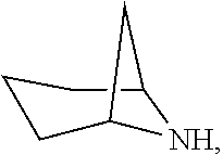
C1CC2[NH]C(C1)C2
